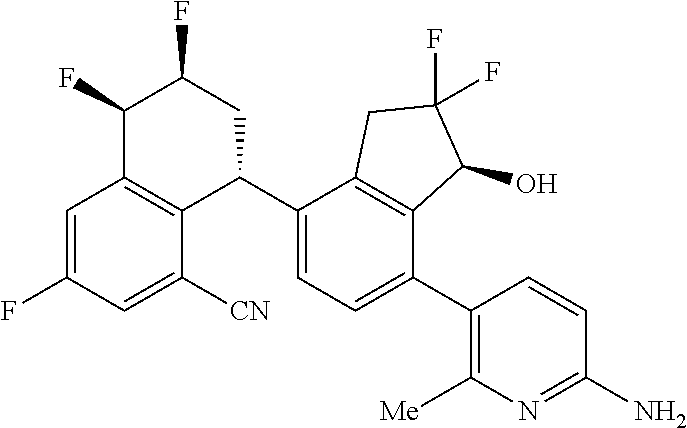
C1=C(F)C=C([CN])C2=C1C(F)C(F)CC2C1=CC=C(C2=C([Me])N=C(N)C=C2)C2=C1CC(F)(F)C2O
